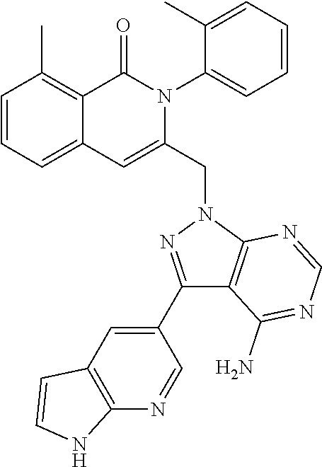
C1=CC=C2C(=C1C)C(=O)N(C1=CC=CC=C1C)C(CN1N=C(C3=CC4=C(N=C3)NC=C4)C3=C1N=CN=C3N)=C2
